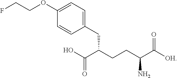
C1(CC(CCC(C([OH])=O)N)C(O)=O)=CC=C(OCCF)C=C1
